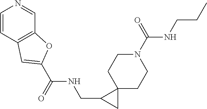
C12(CCN(C(NCCC)=O)CC1)C(CNC(C1=CC3=C(C=NC=C3)O1)=O)C2
